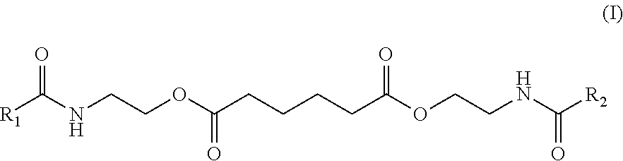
[R1]C(NCCOC(CCCCC(OCCNC([R2])=O)=O)=O)=O
